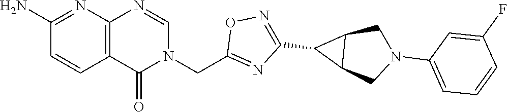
C12=C(N=CN(CC3=NC(C4C5C4CN(C4=CC=CC(F)=C4)C5)=NO3)C1=O)N=C(N)C=C2
